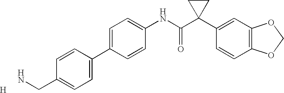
C1=C(C2=CC=C(CN)C=C2)C=CC(NC(C2(C3=CC4=C(C=C3)OCO4)CC2)=O)=C1.[H]
